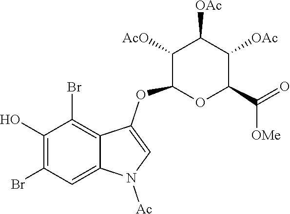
C1(O)=C(Br)C=C2C(=C1Br)C(OC1OC(C([OMe])=O)C([OAc])C([OAc])C1[AcO])=CN2[Ac]
